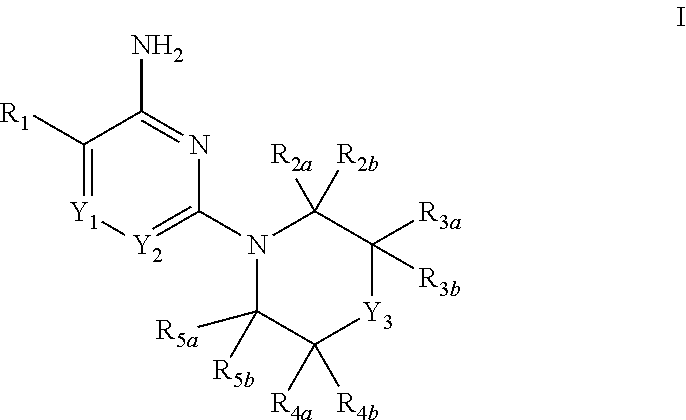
C1([R1])=[Y1][Y2]=C(N2C([R5b])([R5a])C([R4a])([R4b])[Y3]C([R3a])([R3b])C2([R2a])[R2b])N=C1N
